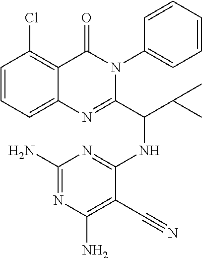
C1=CC=C2C(=C1Cl)C(=O)N(C1=CC=CC=C1)C(C(C(C)C)NC1=NC(N)=NC(N)=C1C#N)=N2
